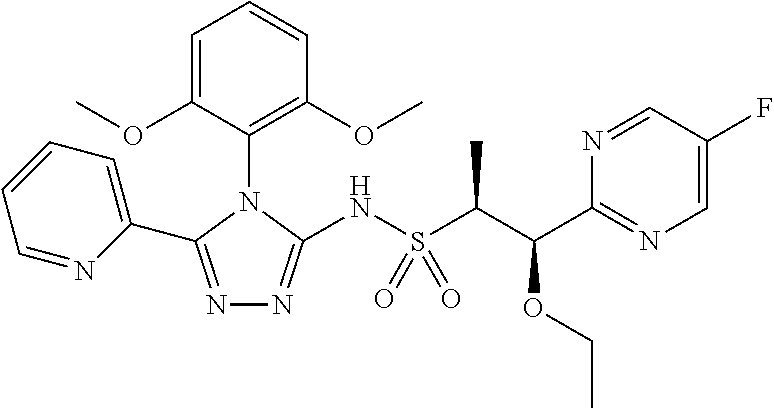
N1=C(C2=CC=CC=N2)N(C2=C(OC)C=CC=C2OC)C(NS(C(C(C2=NC=C(F)C=N2)OCC)C)(=O)=O)=N1
